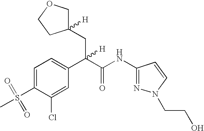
C1=C(S(=O)(C)=O)C(Cl)=CC(C(C(NC2=NN(CCO)C=C2)=O)(CC2([H])COCC2)[H])=C1
